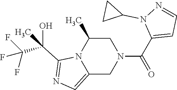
C1C(C)N2C(=CN=C2C(C(F)(F)F)(O)C)CN1C(C1=CC=NN1C1CC1)=O
